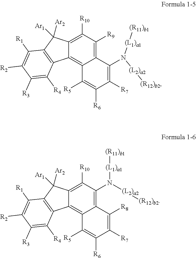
C12=C([R9])C([R10])=C3C(=C1C([R5])=C([R6])C([R7])=C2N([(L2)a2][(R12)b2])[(L1)a1][(R11)b1])C1=C(C3([Ar2])[Ar1])C([R1])=C([R2])C([R3])=C1[R4].C12=C(N([(L2)a2][(R12)b2])[(L1)a1][(R11)b1])C([R10])=C3C(=C1C([R5])=C([R6])C([R7])=C2[R8])C1=C(C3([Ar2])[Ar1])C([R1])=C([R2])C([R3])=C1[R4]
